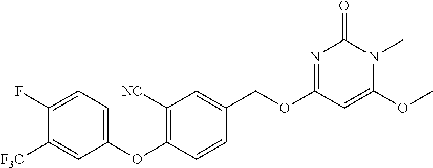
C1(F)=CC=C(OC2=C([NC])C=C(COC3=NC(=O)N(C)C(OC)=C3)C=C2)C=C1[F3C]
